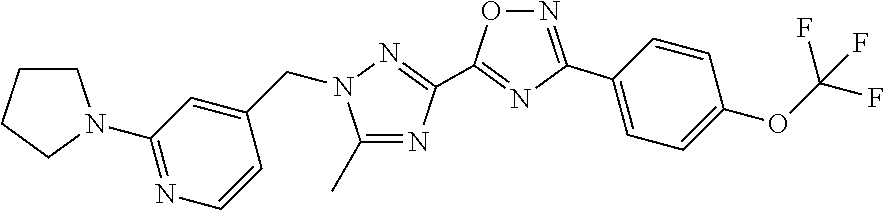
C1(N2CCCC2)=NC=CC(CN2C(C)=NC(C3=NC(C4=CC=C(OC(F)(F)F)C=C4)=NO3)=N2)=C1
